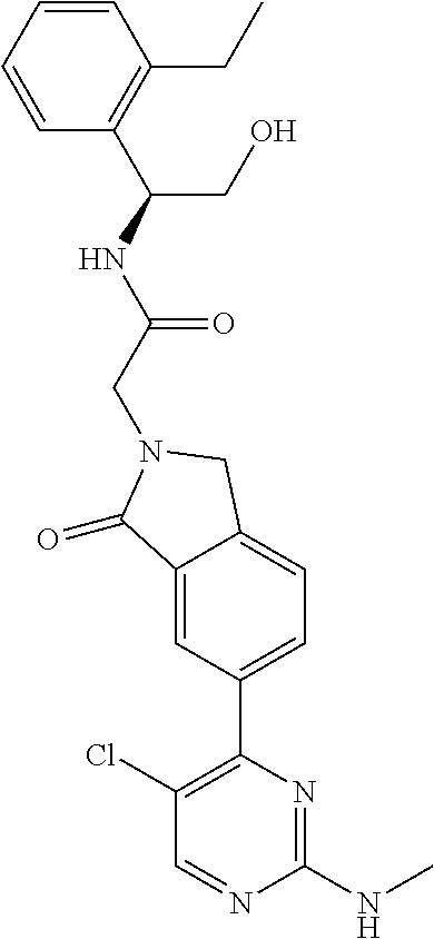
C1(=O)C2=CC(C3=C(Cl)C=NC(NC)=N3)=CC=C2CN1CC(NC(C1=C(CC)C=CC=C1)CO)=O
